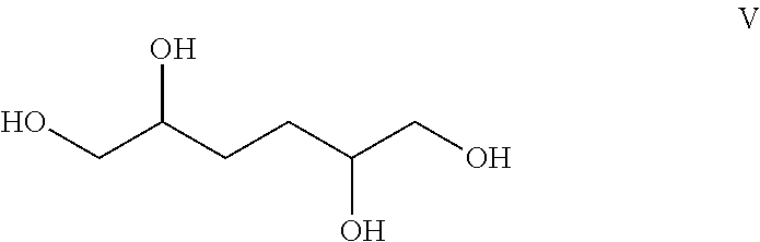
OCC(CCC(CO)O)O
